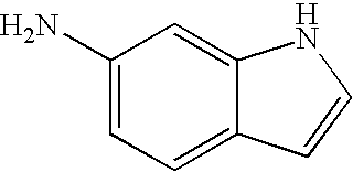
C1(N)=CC=C2C(=C1)NC=C2
